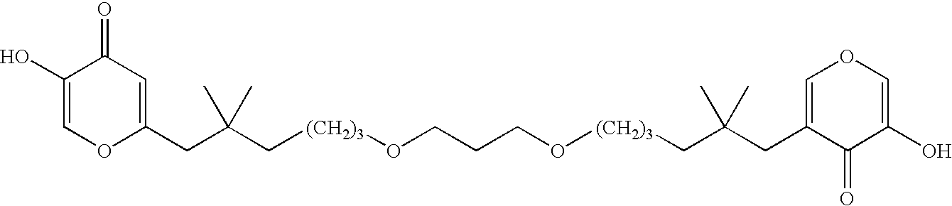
C(C(C[(CH2)3]OCCCO[(CH2)3]CC(CC1=COC=C(O)C1=O)(C)C)(C)C)C1=CC(=O)C(O)=CO1
